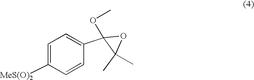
C1=C([MeS(O)2])C=CC(C2(OC)C(C)(C)O2)=C1
